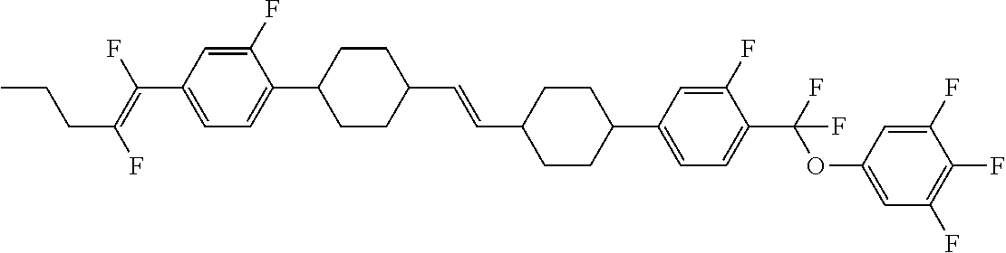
C1=C(F)C(C2CCC(C=CC3CCC(C4=CC=C(C(OC5=CC(F)=C(F)C(F)=C5)(F)F)C(F)=C4)CC3)CC2)=CC=C1C(=C(F)CCC)F
